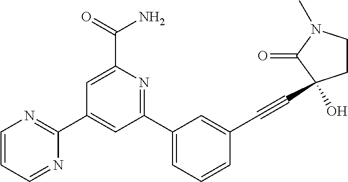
C1=C(C(=O)N)N=C(C2=CC=CC(C#CC3(O)CCN(C)C3=O)=C2)C=C1C1=NC=CC=N1
